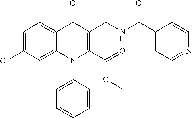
C1=C(Cl)C=C2C(=C1)C(=O)C(CNC(C1=CC=NC=C1)=O)=C(C(=O)OC)N2C1=CC=CC=C1
